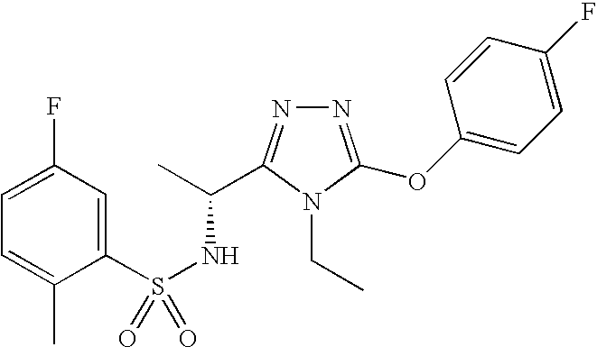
S(NC(C)C1=NN=C(OC2=CC=C(F)C=C2)N1CC)(=O)(C1=CC(F)=CC=C1C)=O
